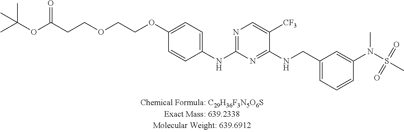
C1(NC2=NC=C([CF3])C(NCC3=CC=CC(N(C)S(C)(=O)=O)=C3)=N2)=CC=C(OCCOCCC(OC(C)(C)C)=O)C=C1
